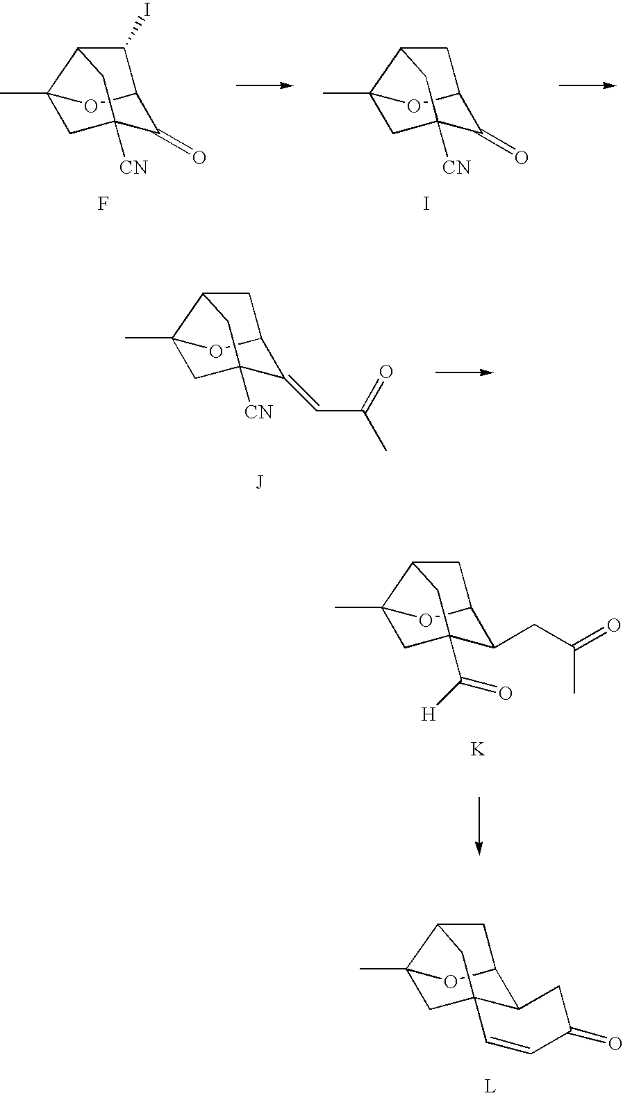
C12OC3(C)C(CC([CN])(C1=O)C3)C2I.F.C12OC3(C)C(CC([CN])(C1=O)C3)C2.I.C12OC3(C)C(CC([CN])(C1=CC(C)=O)C3)C2.[J].C12OC3(C)C(CC(C([H])=O)(C1CC(=O)C)C3)C2.[K].C12OC3(C)C(CC4(C1CC(=O)C=C4)C3)C2.[L]
